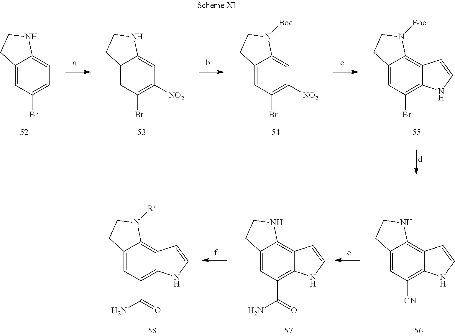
C12=CC(Br)=CC=C1NCC2.C12=CC(Br)=C([NO2])C=C1NCC2.C12=CC(Br)=C([NO2])C=C1N([Boc])CC2.C12=CC(Br)=C3C(=C1N([Boc])CC2)C=CN3.C12=CC([CN])=C3C(=C1NCC2)C=CN3.C12=CC(C(=O)N)=C3C(=C1NCC2)C=CN3.C12=CC(C(=O)N)=C3C(=C1N([R])CC2)C=CN3
